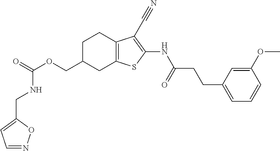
C(OCC1CC2=C(CC1)C(C#N)=C(NC(CCC1=CC=CC(OC)=C1)=O)S2)(=O)NCC1=CC=NO1
